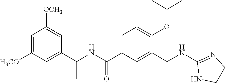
C1([OCH3])=CC(C(NC(C2=CC=C(OC(C)C)C(CNC3=NCCN3)=C2)=O)C)=CC([H3CO])=C1
